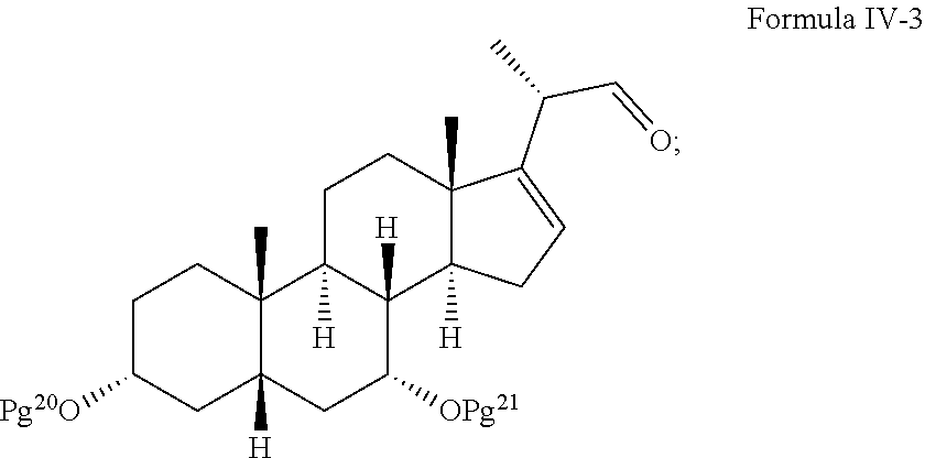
C1C([Pg20O])CC2([H])C(C)(C1)C1([H])C([H])(C([OPg21])C2)C2([H])C(C)(CC1)C(C(C=O)C)=CC2
